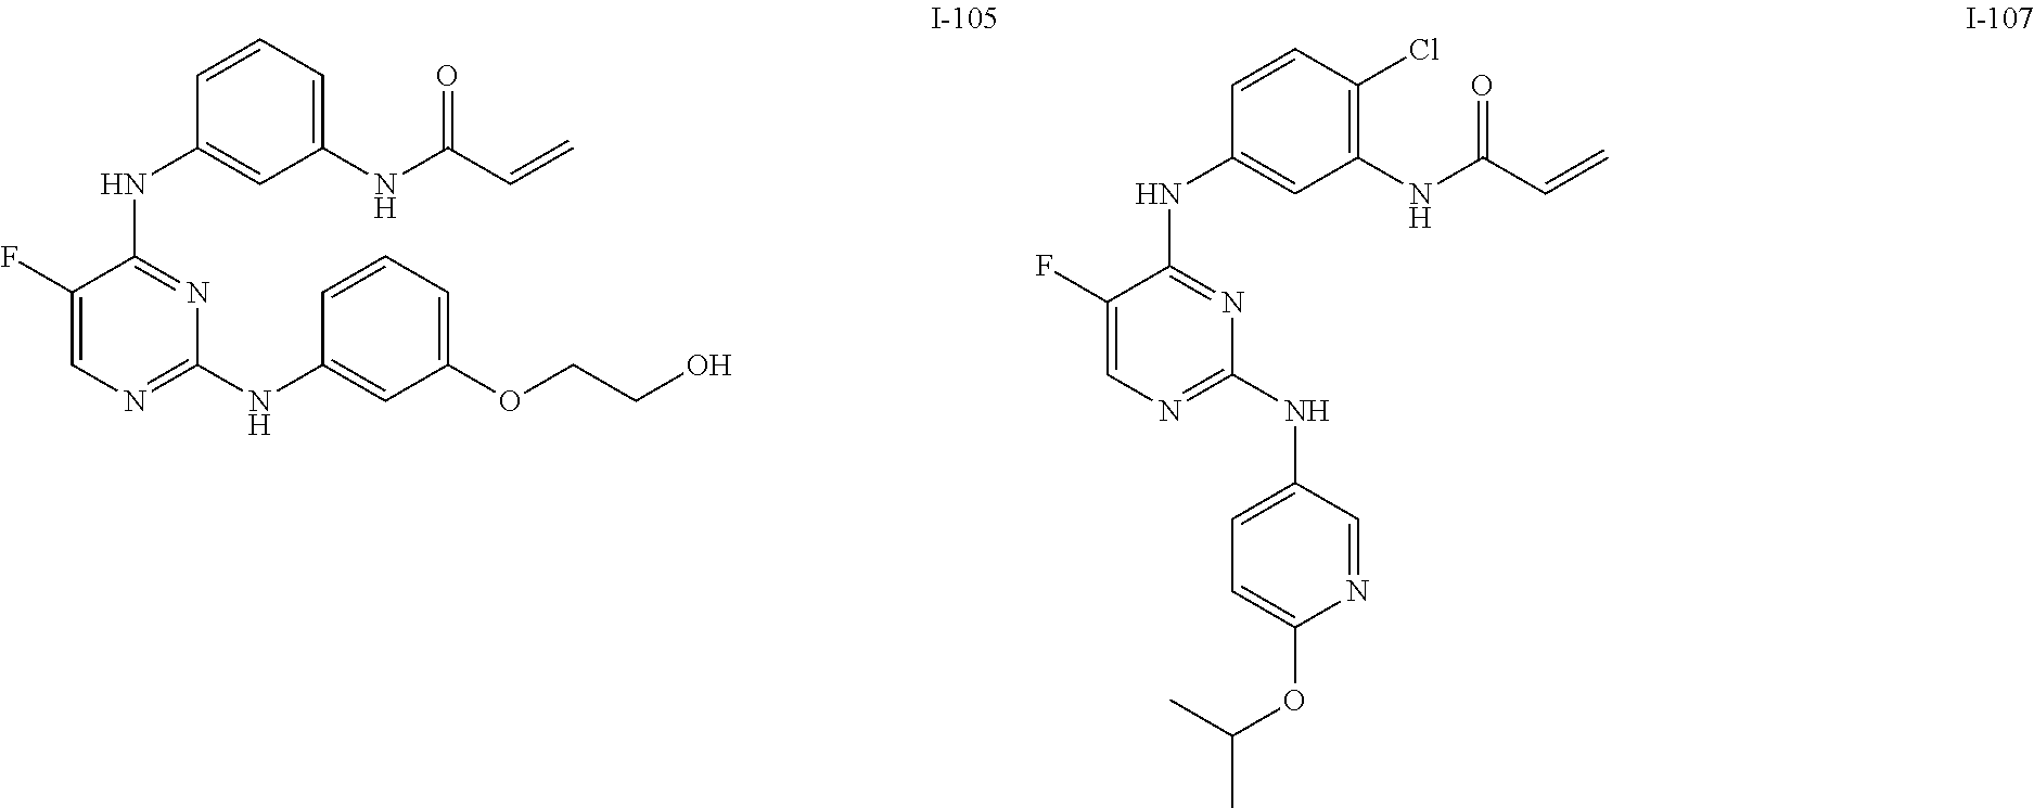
C1(NC2=CC(NC(C=C)=O)=CC=C2)=NC(NC2=CC(OCCO)=CC=C2)=NC=C1F.C1(NC2=CC(NC(C=C)=O)=C(Cl)C=C2)=NC(NC2=CC=C(OC(C)C)N=C2)=NC=C1F
